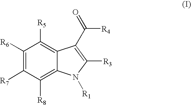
C1([R6])=C([R7])C([R8])=C2C(=C1[R5])C(C([R4])=O)=C([R3])N2[R1]
